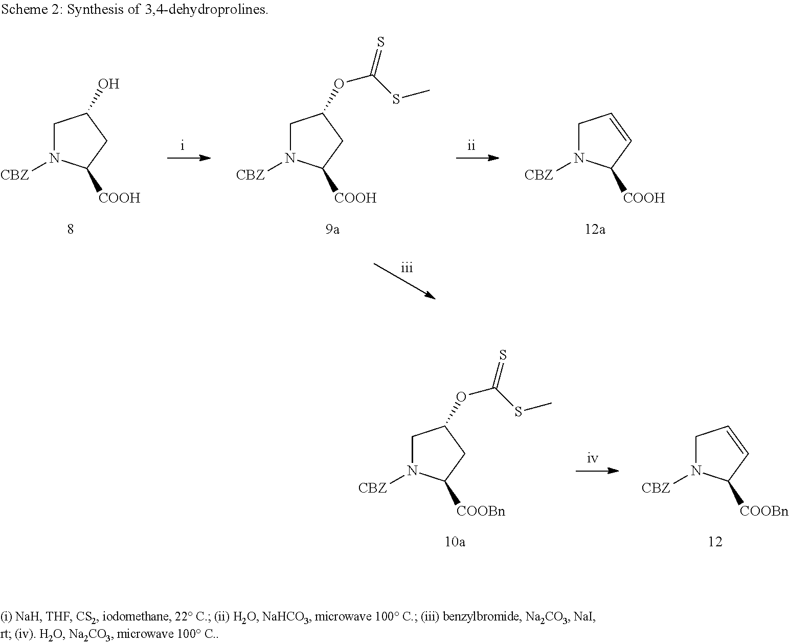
C1N([CBZ])C([COOH])CC1O.C1N([CBZ])C([COOH])C=C1.C1N([CBZ])C([COOH])CC1OC(=S)SC.C1N([CBZ])C([COOBn])C=C1.C1N([CBZ])C([COOBn])CC1OC(=S)SC
